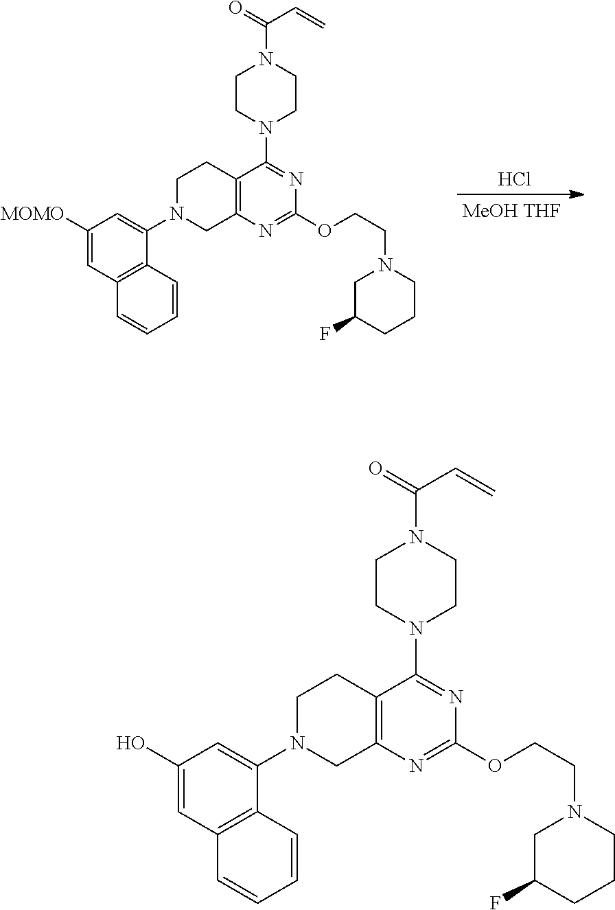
C1(O)=CC2=C(C(N3CCC4=C(C3)N=C(OCCN3CC(F)CCC3)N=C4N3CCN(C(=O)C=C)CC3)=C1)C=CC=C2.C1([MOMO])=CC2=C(C(N3CCC4=C(C3)N=C(OCCN3CC(F)CCC3)N=C4N3CCN(C(=O)C=C)CC3)=C1)C=CC=C2.Cl
